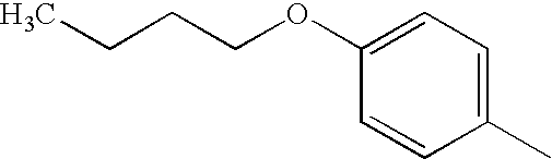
CCCCOC1=CC=C(C)C=C1
